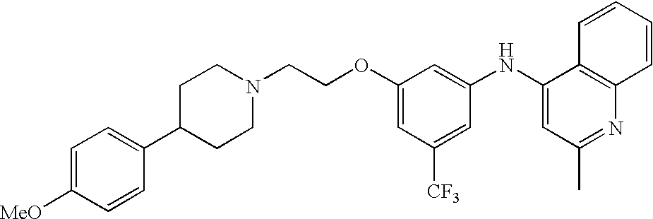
C1(C2CCN(CCOC3=CC([CF3])=CC(NC4=CC(C)=NC5=C4C=CC=C5)=C3)CC2)=CC=C([MeO])C=C1
